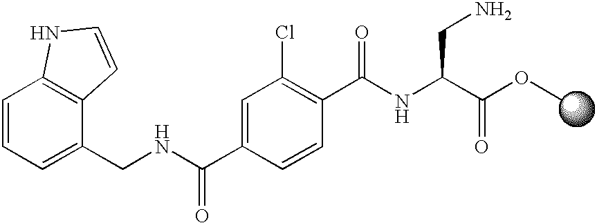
C1=C(C(NCC2=CC=CC3=C2C=CN3)=O)C=CC(C(NC(C(OC)=O)CN)=O)=C1Cl
